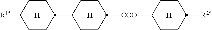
[H].C1CC([R2*])CCC1[COO]C1CCC(C2CCC([R1*])CC2)CC1.[H].[H]
